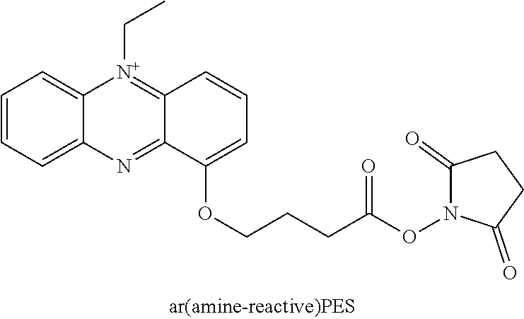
C1=CC=C2C(=C1)[N+](CC)=C1C(=N2)C(OCCCC(ON2C(=O)CCC2=O)=O)=CC=C1
